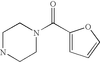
C1NCCN(C(C2=CC=CO2)=O)C1
